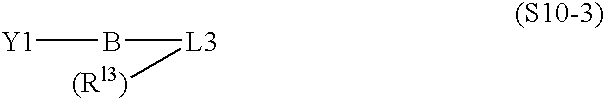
[Y1]B[L3][(Rl3)]
